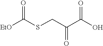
C(=O)(CSC(=O)[EtO])C(=O)O
